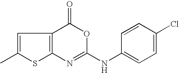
C12=C(C(=O)OC(NC3=CC=C(Cl)C=C3)=N1)C=C(C)S2
